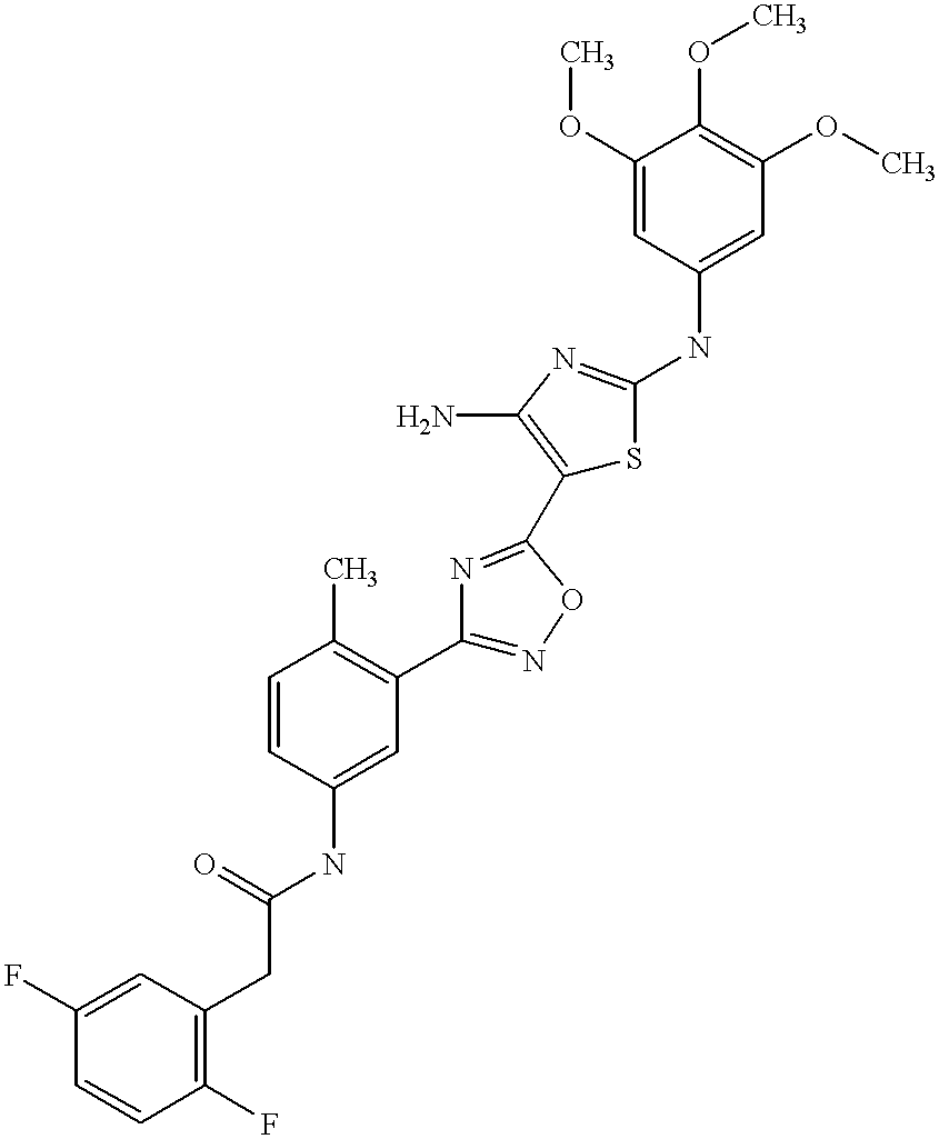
C(C(=O)NC1=CC(C2=NOC(C3=C(N)N=C(NC4=CC(OC)=C(OC)C(OC)=C4)S3)=N2)=C(C)C=C1)C1=C(F)C=CC(F)=C1
